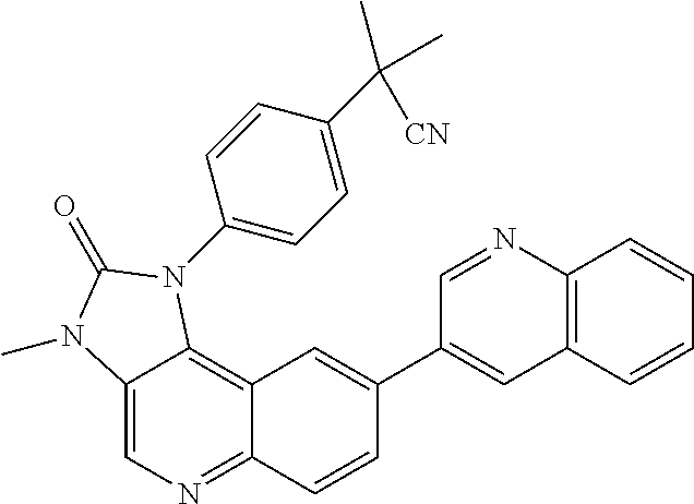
C12=CN=C3C(=C1N(C1=CC=C(C(C)(C)[CN])C=C1)C(=O)N2C)C=C(C1=CC2=C(C=CC=C2)N=C1)C=C3
